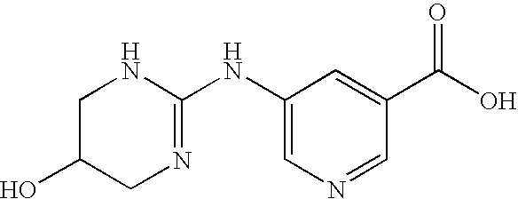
C1(NC2=NCC(O)CN2)=CN=CC(C(O)=O)=C1
